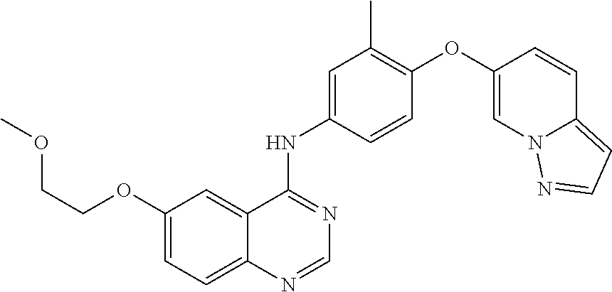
C1(OCCOC)=CC=C2C(=C1)C(NC1=CC(C)=C(OC3=CN4C(=CC=N4)C=C3)C=C1)=NC=N2
